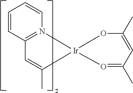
C1(C)=CC(C)=O[Ir]2(O1)N1=C(C=C2C)C=CC=C1
